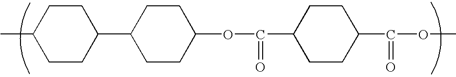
CC1CCC(C2CCC(OC(=O)C3CCC(C(=O)OC)CC3)CC2)CC1
